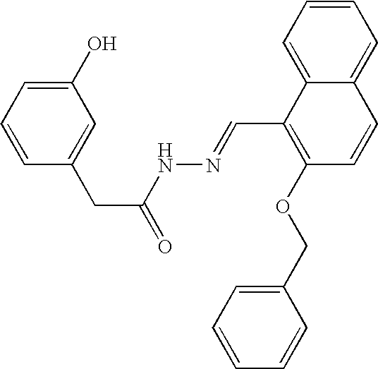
C1(O)=CC=CC(CC(=O)NN=CC2=C(OCC3=CC=CC=C3)C=CC3=CC=CC=C23)=C1
